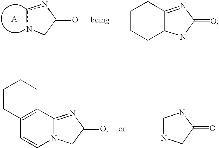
CNC(CN)=O.C1CCC2C(=NC(=O)N2)C1.C1CC2=C(CC1)C1=NC(=O)CN1C=C2.N1=CNC(=O)C1
